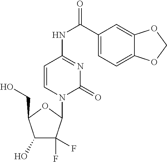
C1=CN(C2OC(CO)C(O)C2(F)F)C(=O)N=C1NC(C1=CC=C2C(=C1)OCO2)=O
